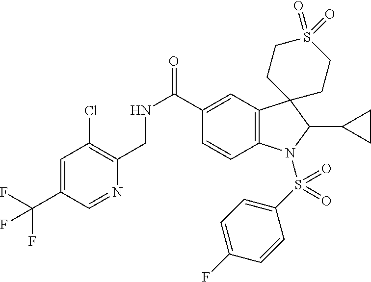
C12=C(C=C(C(NCC3=C(Cl)C=C(C(F)(F)F)C=N3)=O)C=C1)C1(C(C3CC3)N2S(C2=CC=C(F)C=C2)(=O)=O)CCS(=O)(=O)CC1
